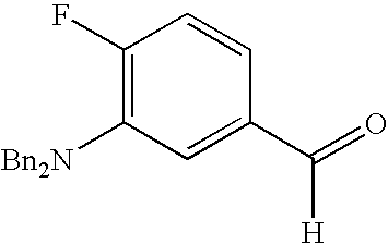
C1(F)=C([Bn2N])C=C(C(=O)[H])C=C1
